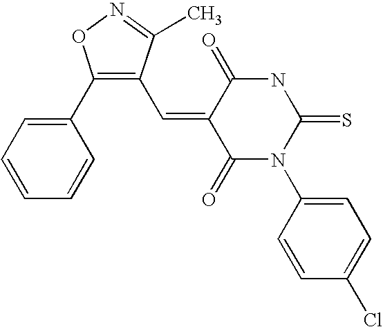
C1(C2=CC=CC=C2)=C(C=C2C(=O)N(C3=CC=C(Cl)C=C3)C(=S)NC2=O)C(C)=NO1
